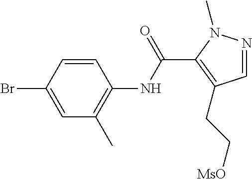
C1=CC(Br)=CC(C)=C1NC(C1=C(CC[MsO])C=NN1C)=O
